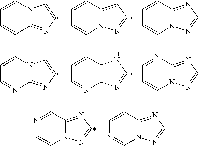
C1=CN2C(=NC=C2)C=C1.C1=CC2=CC=NN2C=C1.C1=CC2=NC=NN2C=C1.C1=CN2C(=NC=C2)N=C1.C1=CC2=C(N=C1)N=CN2.C1=NC2=NC=NN2C=C1.N1=CC2=NC=NN2C=C1.C1=CC2=NC=NN2C=N1
